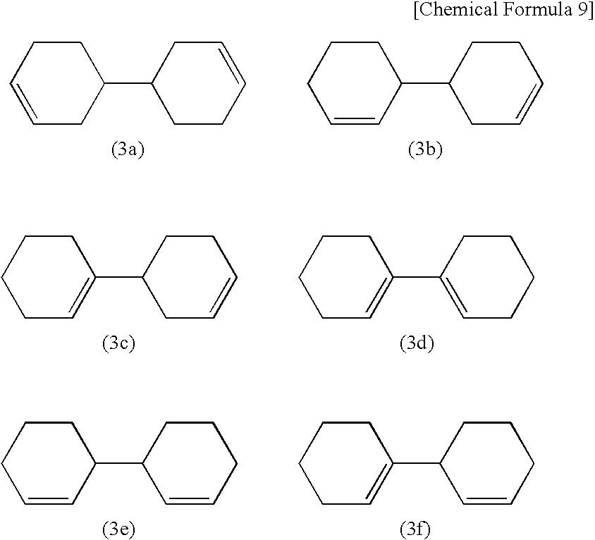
C1(C2CCC=CC2)CCC=CC1.C1(C2CC=CCC2)CCCC=C1.C1(C2CC=CCC2)=CCCCC1.C1(C2=CCCCC2)=CCCCC1.C1(C2C=CCCC2)CCCC=C1.C1(C2C=CCCC2)=CCCCC1
